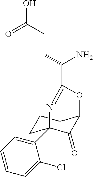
C1CC2(C3=CC=CC=C3Cl)C(=O)C(C1)OC(C(CCC(O)=O)N)=N2
